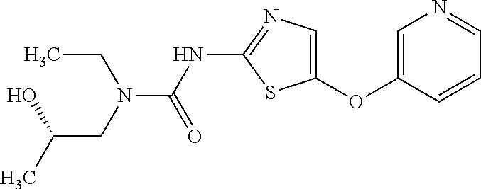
O(C1=CN=C(NC(=O)N(CC)CC(O)C)S1)C1=CN=CC=C1
